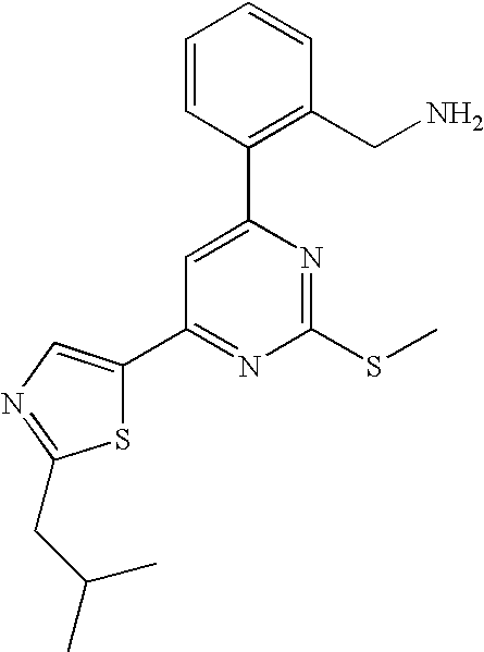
C1(C2=CN=C(CC(C)C)S2)=NC(SC)=NC(C2=C(CN)C=CC=C2)=C1
